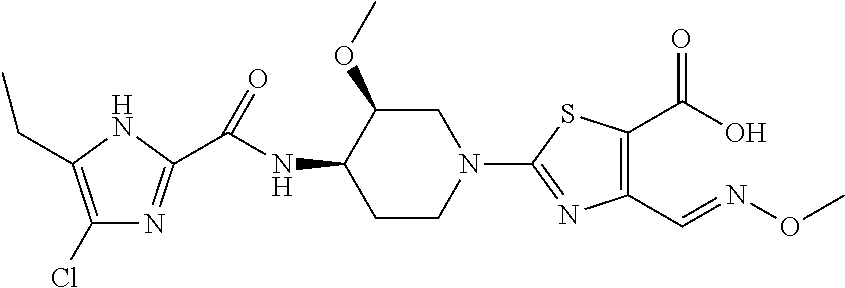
C1(Cl)=C(CC)NC(C(NC2C(OC)CN(C3=NC(C=NOC)=C(C(O)=O)S3)CC2)=O)=N1
